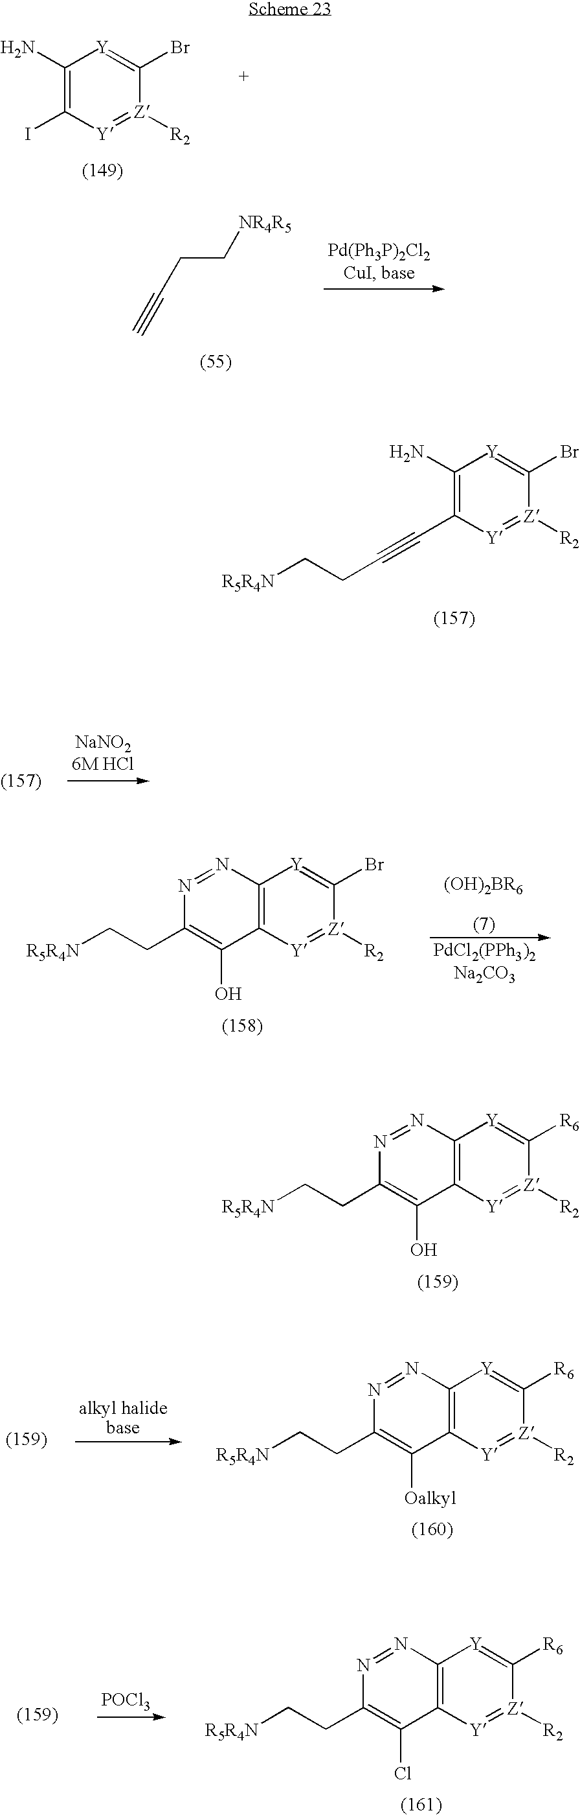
C1(N)=C(C#CCC[R5R4N])[Y]=[Z]([R2])C(Br)=[Y]1.C1(N)=C(I)[Y]=[Z]([R2])C(Br)=[Y]1.C#CCC[NR4R5].C12=C([Y]=[Z]([R2])C(Br)=[Y]1)C(O)=C(CC[R5R4N])N=N2.C12=C([Y]=[Z]([R2])C([R6])=[Y]1)C(O)=C(CC[R5R4N])N=N2.C12=C([Y]=[Z]([R2])C([R6])=[Y]1)C([Oalkyl])=C(CC[R5R4N])N=N2.C12=C([Y]=[Z]([R2])C([R6])=[Y]1)C(Cl)=C(CC[R5R4N])N=N2.[POCl3]
